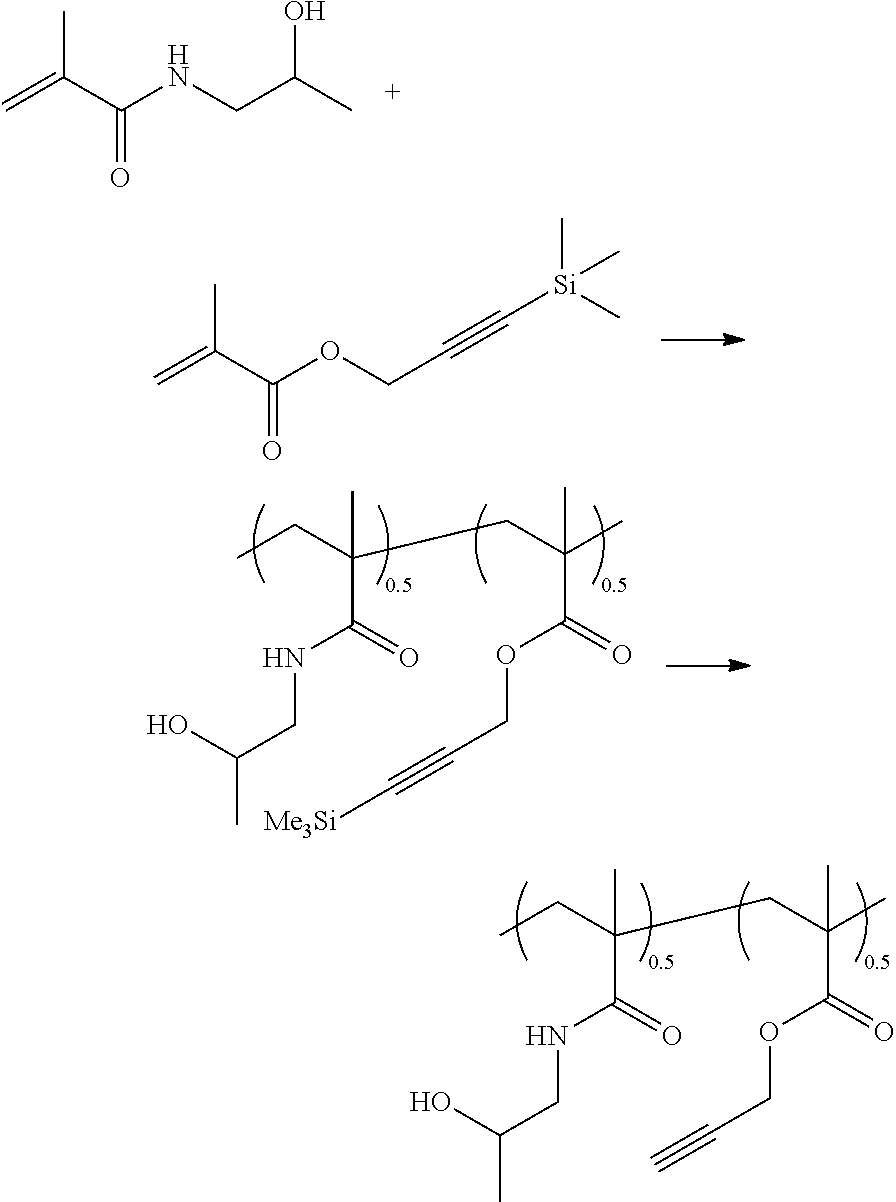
CCC(CC(C)(C(=O)OCC#C)C)(C(=O)NCC(C)O)C.C=C(C(NCC(C)O)=O)C.C=C(C(OCC#C[Si](C)(C)C)=O)C.CCC(CC(C)(C(=O)OCC#C[Me3Si])C)(C(=O)NCC(C)O)C
